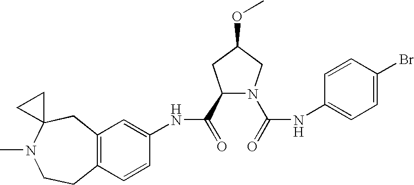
C12=C(C=CC(NC(=O)C3N(C(=O)NC4=CC=C(Br)C=C4)CC(OC)C3)=C1)CCN(C)C1(C2)CC1
